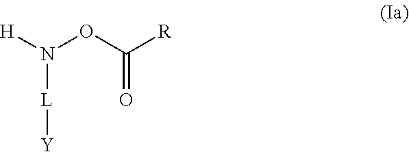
[H]N(OC([R])=O)[L][Y]
